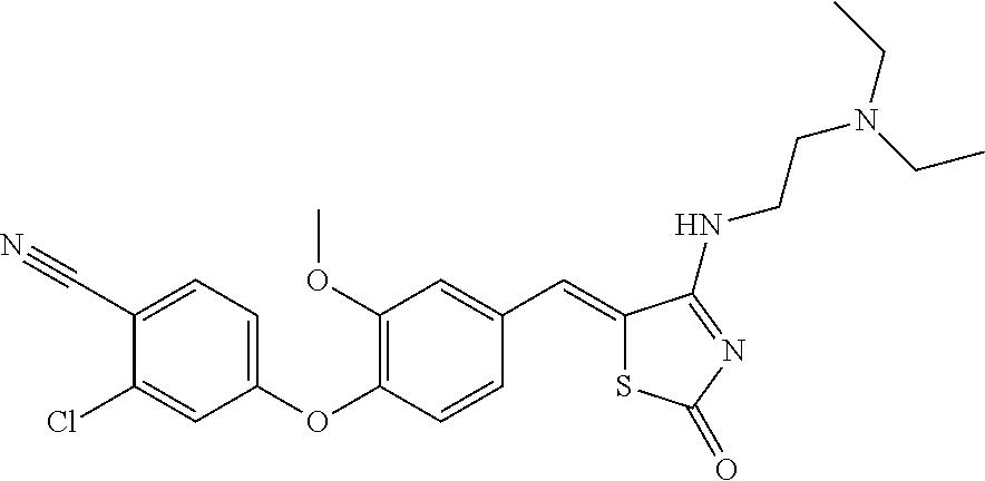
C1(C=C2SC(=O)N=C2NCCN(CC)CC)=CC(OC)=C(OC2=CC=C(C#N)C(Cl)=C2)C=C1
